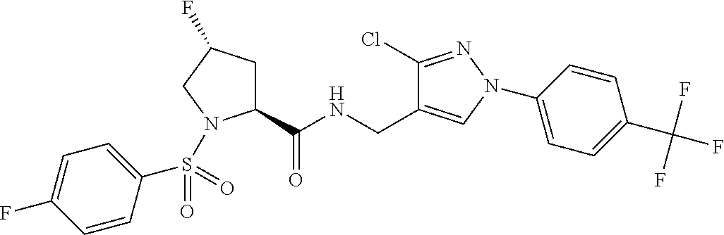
C1C(F)CN(S(=O)(=O)C2=CC=C(F)C=C2)C1C(NCC1=CN(C2=CC=C(C(F)(F)F)C=C2)N=C1Cl)=O
